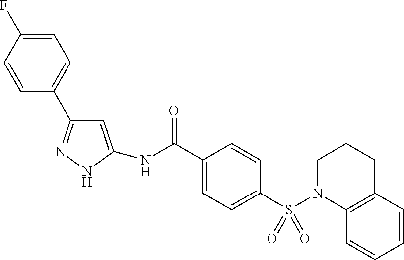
C1=C(NC(C2=CC=C(S(N3C4=C(CCC3)C=CC=C4)(=O)=O)C=C2)=O)NN=C1C1=CC=C(F)C=C1
